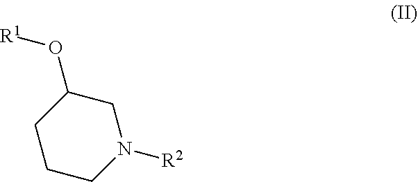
C1CCN([R2])CC1O[R1]
